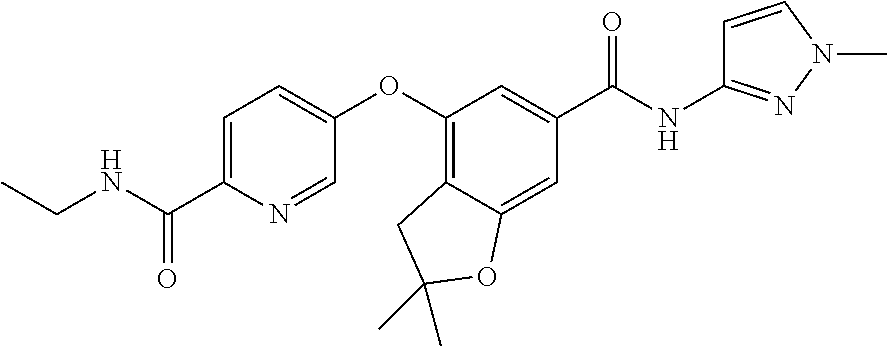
C1=C(C(NCC)=O)N=CC(OC2=C3C(=CC(C(NC4=NN(C)C=C4)=O)=C2)OC(C)(C)C3)=C1
